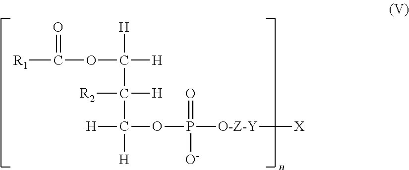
[R1]C(OC([H])([H])C([H])([R2])C([H])([H])OP([O-Z-Y][X])(=O)[O-])=O
